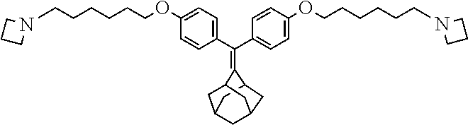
C(C1=CC=C(OCCCCCCN2CCC2)C=C1)(C1=CC=C(OCCCCCCN2CCC2)C=C1)=C1C2CC3CC(C2)CC1C3
